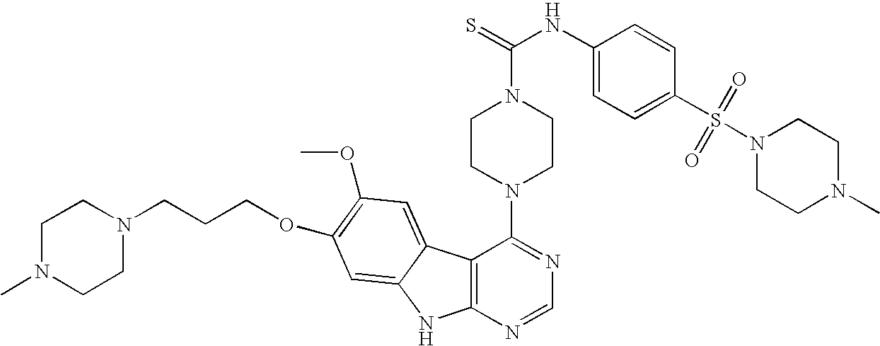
C12=C(N=CN=C1N1CCN(C(=S)NC3=CC=C(S(=O)(=O)N4CCN(C)CC4)C=C3)CC1)NC1=CC(OCCCN3CCN(C)CC3)=C(OC)C=C21
